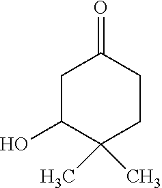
C1C(O)C(C)(C)CCC1=O
